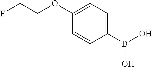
FCCOC1=CC=C(B(O)O)C=C1
